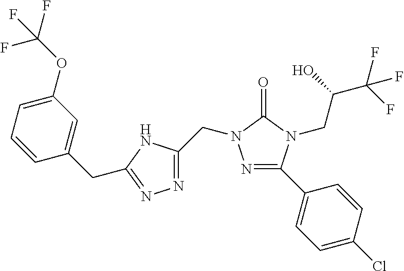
N1=C(C2=CC=C(Cl)C=C2)N(CC(O)C(F)(F)F)C(=O)N1CC1=NN=C(CC2=CC(OC(F)(F)F)=CC=C2)N1
